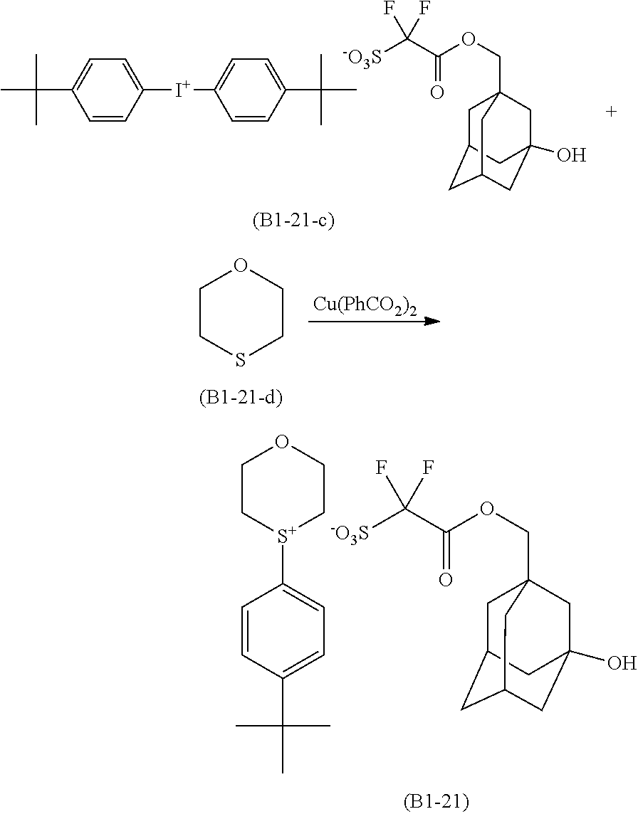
[-O3S]C(C(OCC12CC3CC(CC(O)(C1)C3)C2)=O)(F)F.C1C[S+](C2=CC=C(C(C)(C)C)C=C2)CCO1.C1([I+]C2=CC=C(C(C)(C)C)C=C2)=CC=C(C(C)(C)C)C=C1.[-O3S]C(C(OCC12CC3CC(CC(O)(C1)C3)C2)=O)(F)F.C1CSCCO1.[Cu(PhCO2)2]
